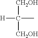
[CH2OH]C(C)([CH2OH])[H]
